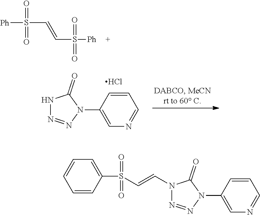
[Ph]S(=O)(=O)C=CS(=O)(=O)[Ph].N1N=NN(C2=CN=CC=C2)C1=O.Cl.C1=CC(S(=O)(=O)C=CN2N=NN(C3=CN=CC=C3)C2=O)=CC=C1
